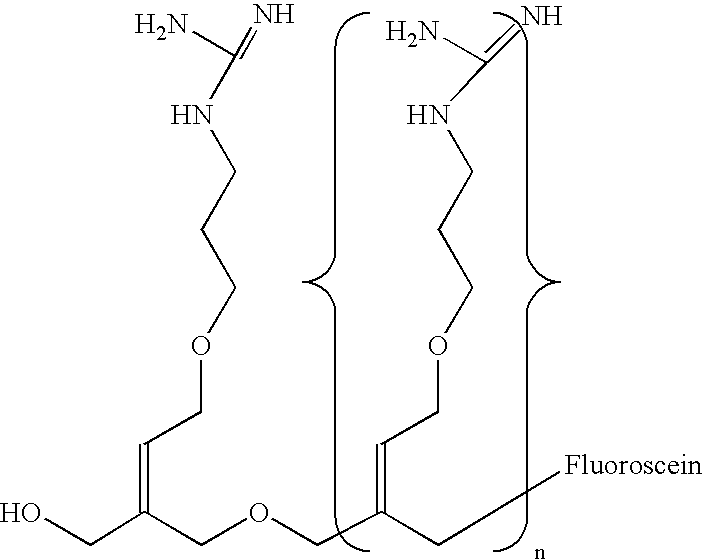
C(C(COCC(C[Fluoroscein])=CCOCCCNC(=N)N)=CCOCCCNC(=N)N)O
